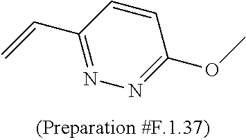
C1=CC(C=C)=NN=C1OC
